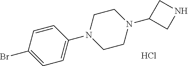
C1=CC(Br)=CC=C1N1CCN(C2CNC2)CC1.Cl
